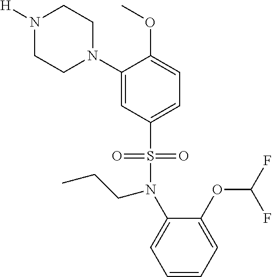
N1([H])CCN(C2=CC(S(=O)(=O)N(C3=CC=CC=C3OC(F)F)CCC)=CC=C2OC)CC1
